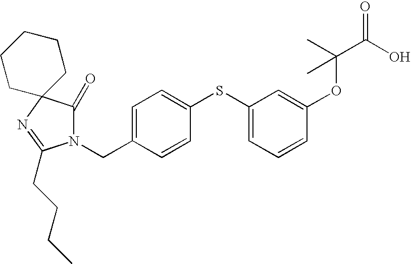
C(C1=CC=C(SC2=CC=CC(OC(C(=O)O)(C)C)=C2)C=C1)N1C(=O)C2(N=C1CCCC)CCCCC2
